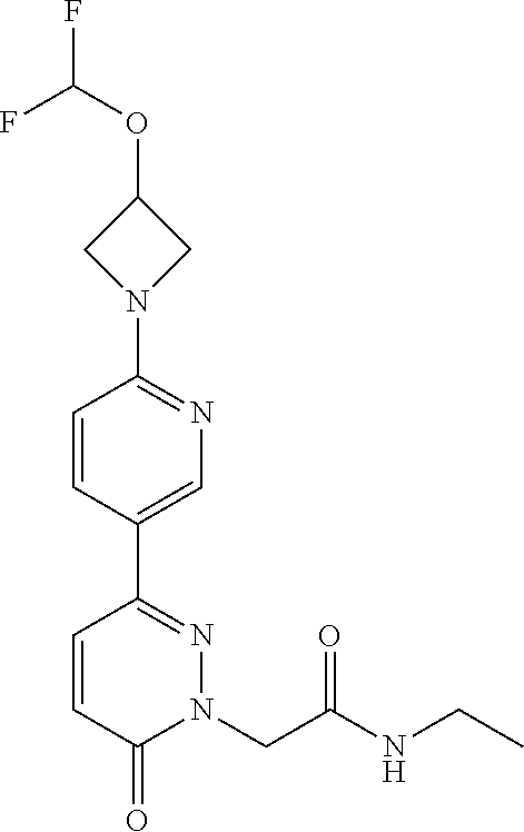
C1=CC(C2=NN(CC(NCC)=O)C(=O)C=C2)=CN=C1N1CC(OC(F)F)C1
